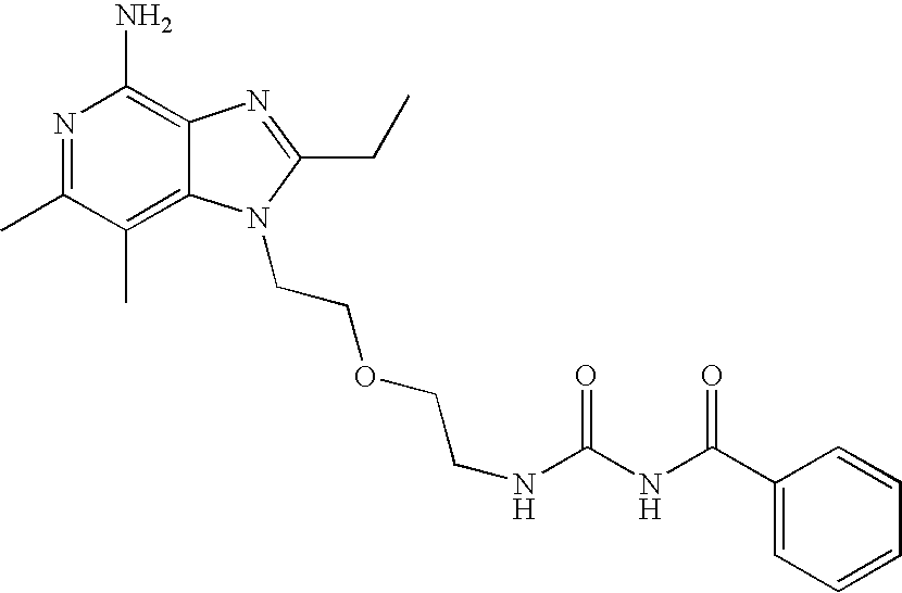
C1(C(NC(NCCOCCN2C3=C(C)C(C)=NC(N)=C3N=C2CC)=O)=O)=CC=CC=C1
